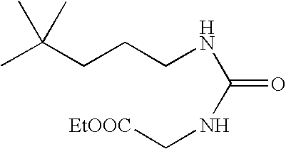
CC(CCCNC(=O)NC[EtOOC])(C)C
